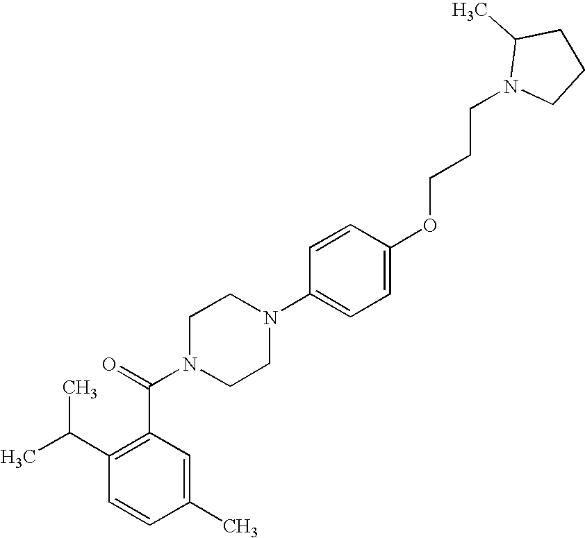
C1=CC(C)=CC(C(N2CCN(C3=CC=C(OCCCN4CCCC4C)C=C3)CC2)=O)=C1C(C)C
